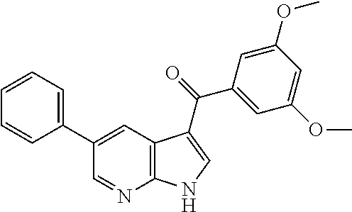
C1(C2=CC3=C(N=C2)NC=C3C(=O)C2=CC(OC)=CC(OC)=C2)=CC=CC=C1
